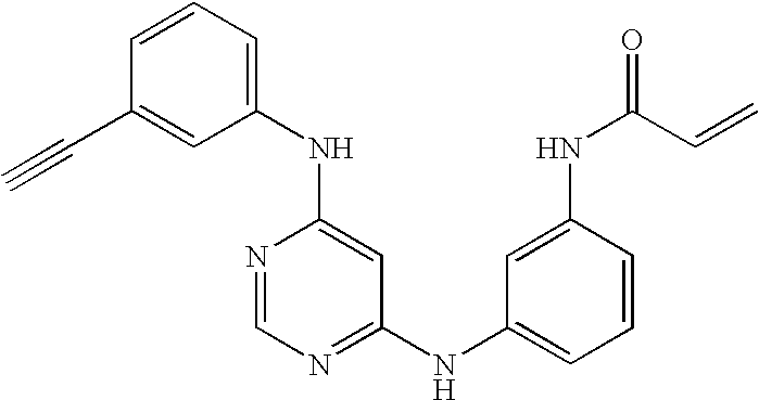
C1=CC(C#C)=CC(NC2=CC(NC3=CC=CC(NC(C=C)=O)=C3)=NC=N2)=C1
